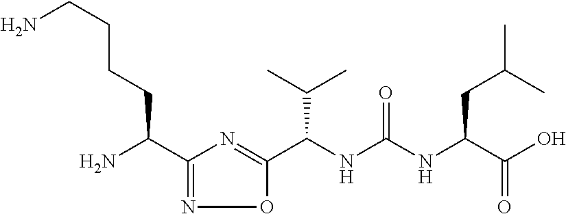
C1(C(N)CCCCN)=NOC(C(NC(NC(C(O)=O)CC(C)C)=O)C(C)C)=N1
